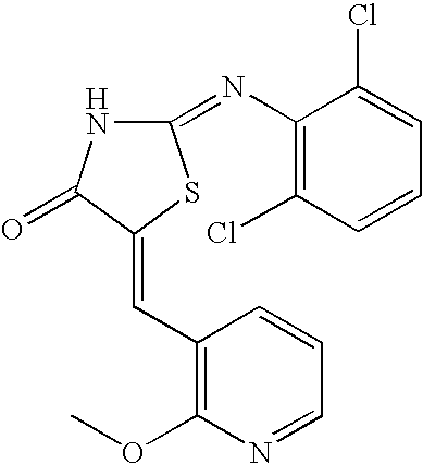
C1(C=C2C(=O)NC(=NC3=C(Cl)C=CC=C3Cl)S2)=C(OC)N=CC=C1
